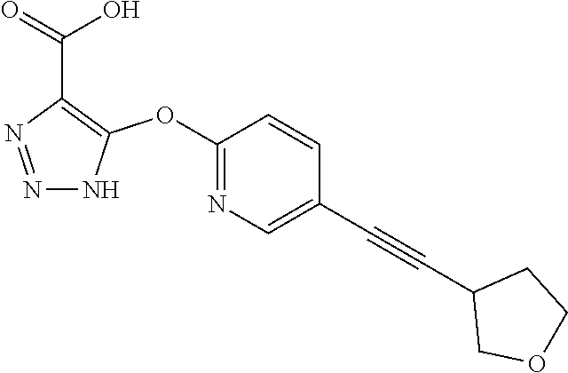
C1(OC2=C(C(=O)O)N=NN2)=NC=C(C#CC2COCC2)C=C1
